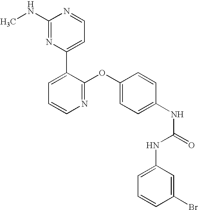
C1(NC)=NC(C2=CC=CN=C2OC2=CC=C(NC(=O)NC3=CC=CC(Br)=C3)C=C2)=CC=N1
